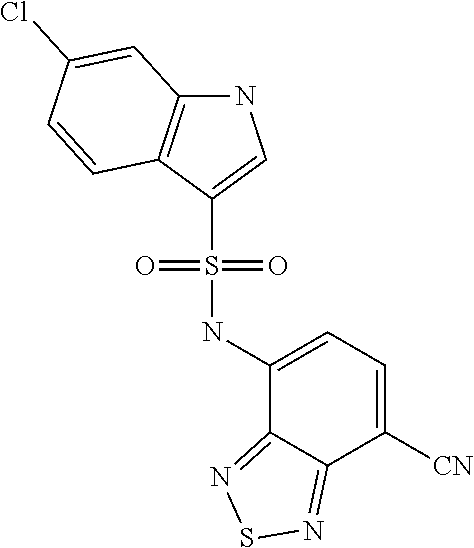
N1C2=C(C(S(=O)(=O)NC3=CC=C([CN])C4=NSN=C34)=C1)C=CC(Cl)=C2
